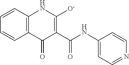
C1=CC2=C(C=C1)C(=O)C(C(NC1=CC=NC=C1)=O)=C([O-])N2
